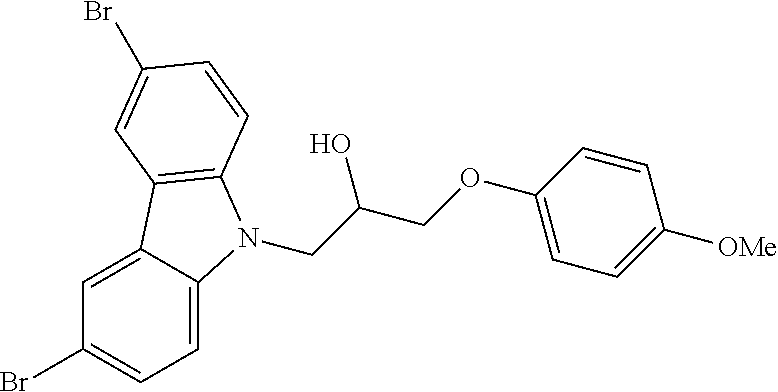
C1=C2C(=CC(Br)=C1)C1=C(N2CC(O)COC2=CC=C([OMe])C=C2)C=CC(Br)=C1
